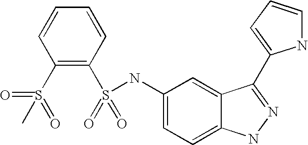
C1=CC=CC(S(=O)(=O)NC2=CC=C3C(=C2)C(C2=CC=CN2)=NN3)=C1S(=O)(C)=O
